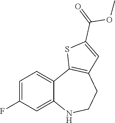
C1=C(F)C=C2C(=C1)C1=C(CCN2)C=C(C(=O)OC)S1
